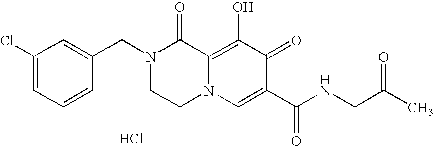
C1=C(CN2CCN3C(=C(O)C(=O)C(C(NCC(C)=O)=O)=C3)C2=O)C=CC=C1Cl.Cl
